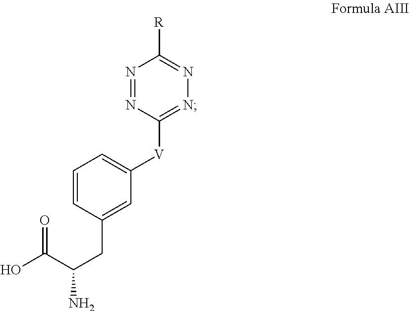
C1=CC(CC(N)C(O)=O)=CC([V]C2=NN=C([R])N=N2)=C1
